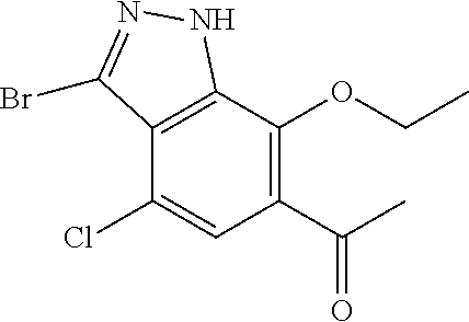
C1(Cl)=CC(C(C)=O)=C(OCC)C2=C1C(Br)=NN2
